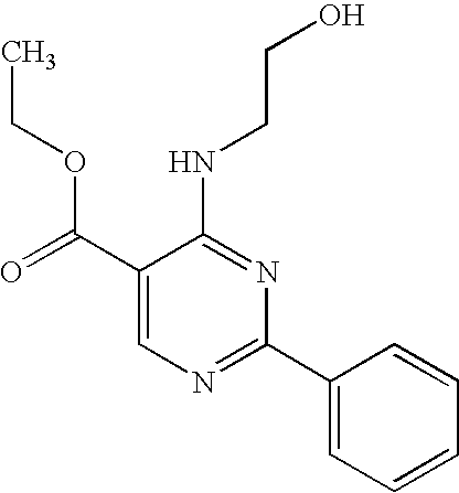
C1(C(=O)OCC)=CN=C(C2=CC=CC=C2)N=C1NCCO
